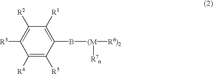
C1([R4])=C([R5])C(B[(M]([R6)2])[R7n])=C([R1])C([R2])=C1[R3]
